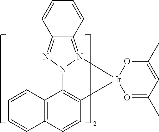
C12=C([Ir]3(O=C(C)C=C(C)O3)N3=C4C(=NN13)C=CC=C4)C=CC1=C2C=CC=C1
